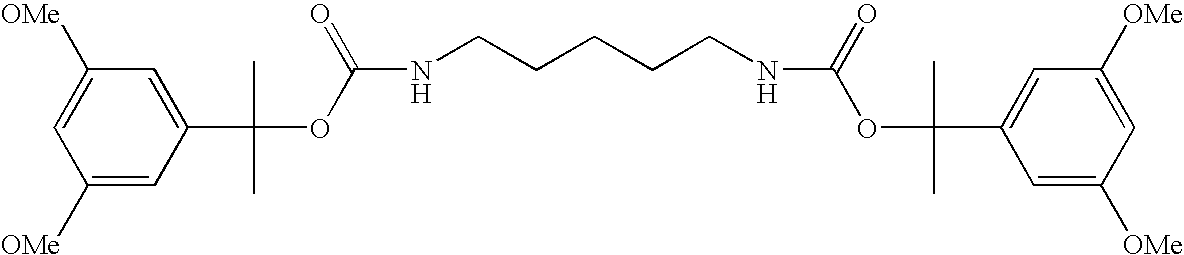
C1([OMe])=CC([OMe])=CC(C(C)(C)OC(NCCCCCNC(OC(C)(C)C2=CC([OMe])=CC([OMe])=C2)=O)=O)=C1
